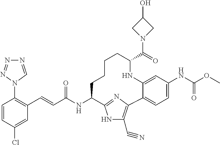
N1=CN(C2=C(C=CC(NC3CCCCC(C(=O)N4CC(O)C4)NC4=CC(NC(OC)=O)=CC=C4C4=C(C#N)NC3=N4)=O)C=C(Cl)C=C2)N=N1
